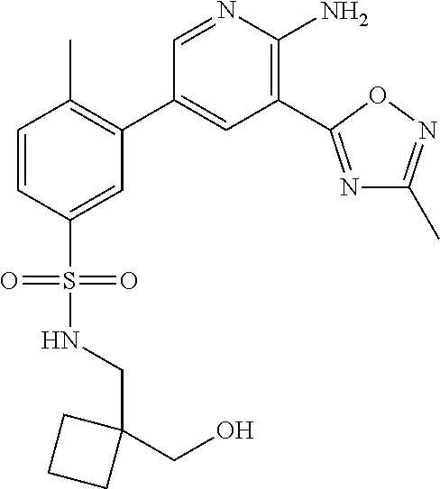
C1=CC(S(=O)(=O)NCC2(CO)CCC2)=CC(C2=CC(C3=NC(C)=NO3)=C(N)N=C2)=C1C
